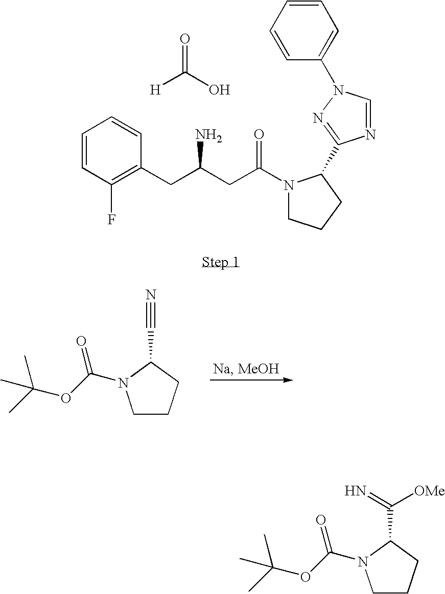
C1=CC(F)=C(CC(CC(N2CCCC2C2=NN(C3=CC=CC=C3)C=N2)=O)N)C=C1.[H]C(O)=O.C1CCC(C#N)N1C(OC(C)(C)C)=O.C1CCC(C(=N)[OMe])N1C(OC(C)(C)C)=O
